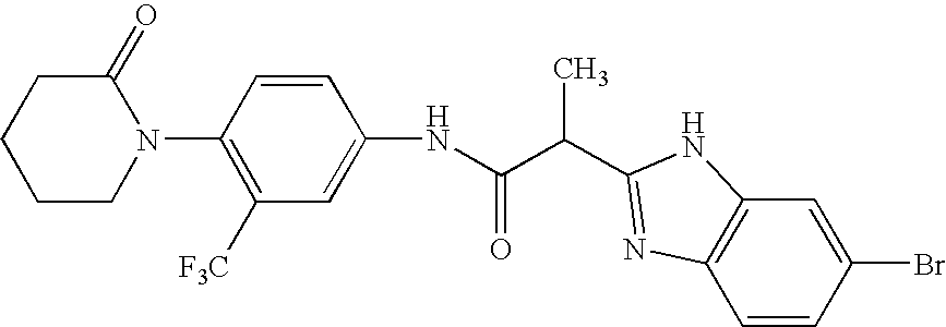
N(C(C(C)C1=NC2=C(C=C(Br)C=C2)N1)=O)C1=CC([F3C])=C(N2C(=O)CCCC2)C=C1
